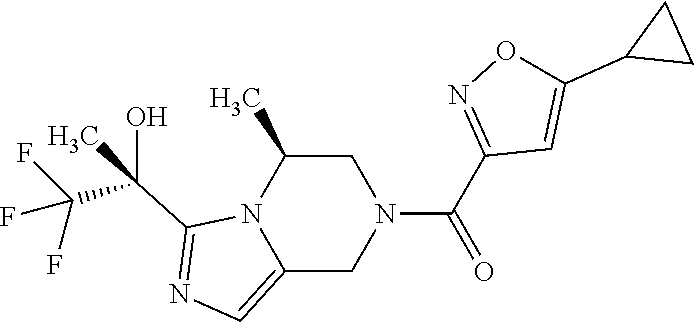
C1C(C)N2C(=CN=C2C(C(F)(F)F)(O)C)CN1C(C1=NOC(C2CC2)=C1)=O
